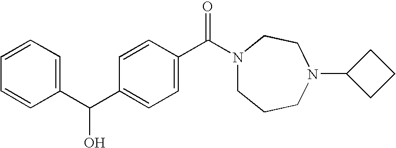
C1(C(C2=CC=C(C(=O)N3CCCN(C4CCC4)CC3)C=C2)O)=CC=CC=C1
